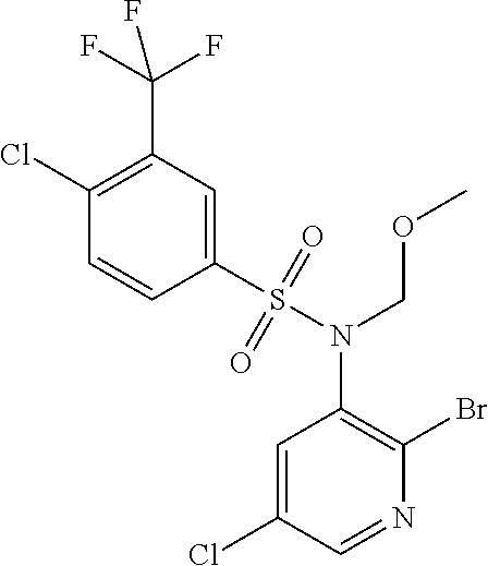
C1=C(Cl)C=NC(Br)=C1N(S(C1=CC(C(F)(F)F)=C(Cl)C=C1)(=O)=O)COC
